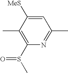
C1(C)=C(S(C)=O)N=C(C)C=C1[MeS]
